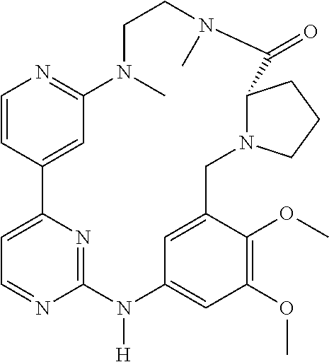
C1=CC2=CC(=N1)N(C)CCN(C)C(=O)C1N(CC3=CC(=CC(OC)=C3OC)N([H])C3=NC2=CC=N3)CCC1
